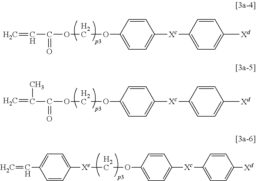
C=CC(OCOC1=CC=C([Xc]C2=CC=C([Xd])C=C2)C=C1)=O.C=C(C(OCOC1=CC=C([Xc]C2=CC=C([Xd])C=C2)C=C1)=O)C.C=CC1=CC=C([Xe]COC2=CC=C([Xc]C3=CC=C([Xd])C=C3)C=C2)C=C1
